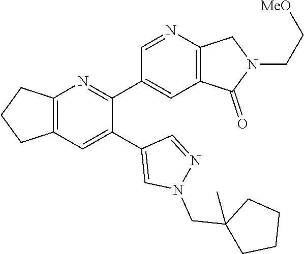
C12=C(C=C(C3=CN(CC4(C)CCCC4)N=C3)C(C3=CC4=C(N=C3)CN(CC[MeO])C4=O)=N1)CCC2
